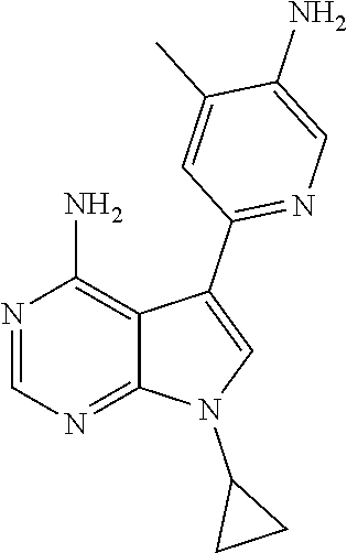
N1=CN=C2C(=C1N)C(C1=NC=C(N)C(C)=C1)=CN2C1CC1
